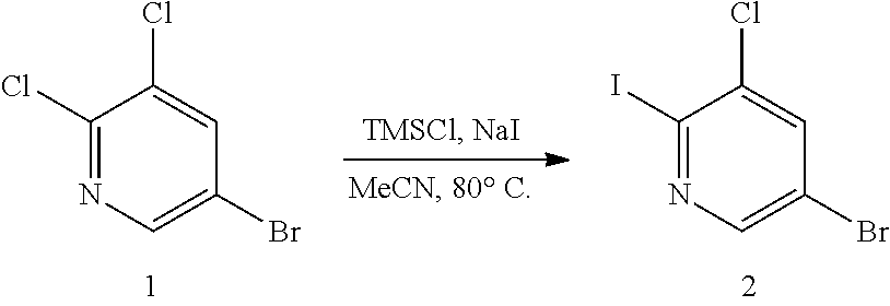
C1(I)=NC=C(Br)C=C1Cl.C1(Cl)=NC=C(Br)C=C1Cl
